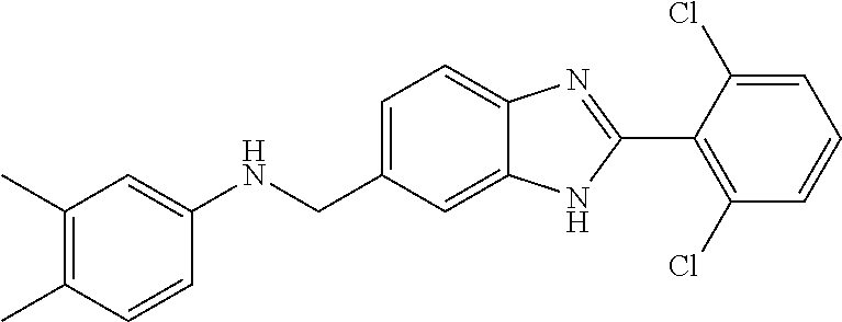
CC1=C(C)C=C(NCC2=CC=C3C(=C2)NC(C2=C(Cl)C=CC=C2Cl)=N3)C=C1
